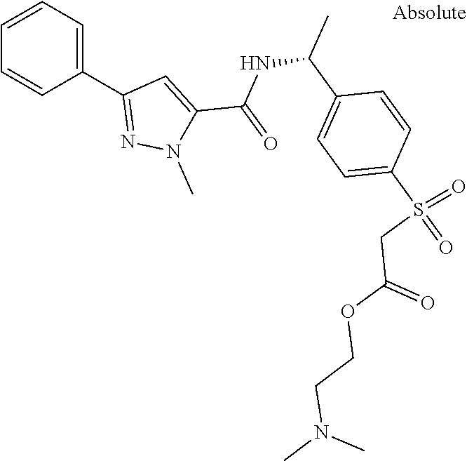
C1(C2=NN(C)C(C(=O)NC(C)C3=CC=C(S(=O)(=O)CC(OCCN(C)C)=O)C=C3)=C2)=CC=CC=C1
